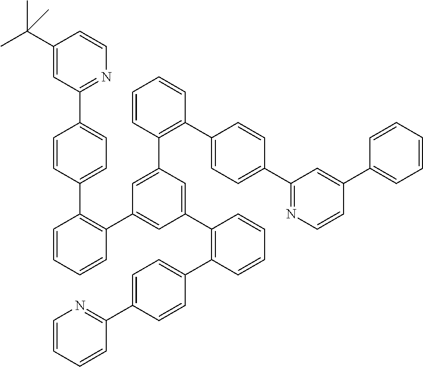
C1(C(C)(C)C)=CC(C2=CC=C(C3=C(C4=CC(C5=C(C6=CC=C(C7=NC=CC=C7)C=C6)C=CC=C5)=CC(C5=C(C6=CC=C(C7=NC=CC(C8=CC=CC=C8)=C7)C=C6)C=CC=C5)=C4)C=CC=C3)C=C2)=NC=C1
